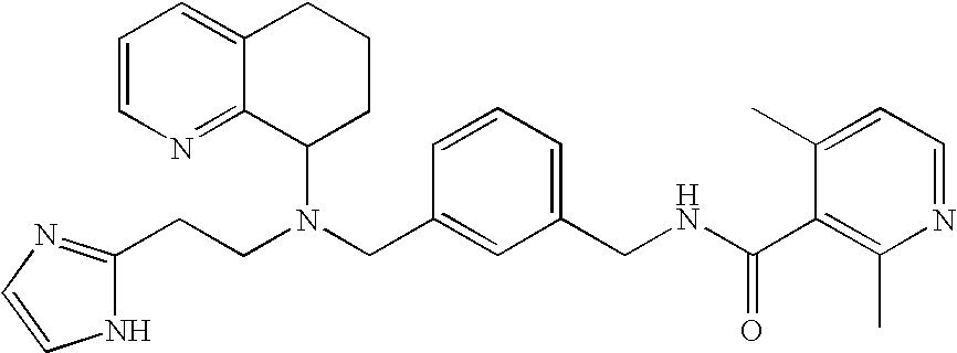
N(CC1=CC(CNC(C2=C(C)N=CC=C2C)=O)=CC=C1)(C1CCCC2=CC=CN=C12)CCC1=NC=CN1
